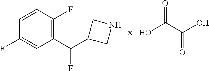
C1=CC(F)=C(C(C2CNC2)F)C=C1F.OC(C(O)=O)=O
